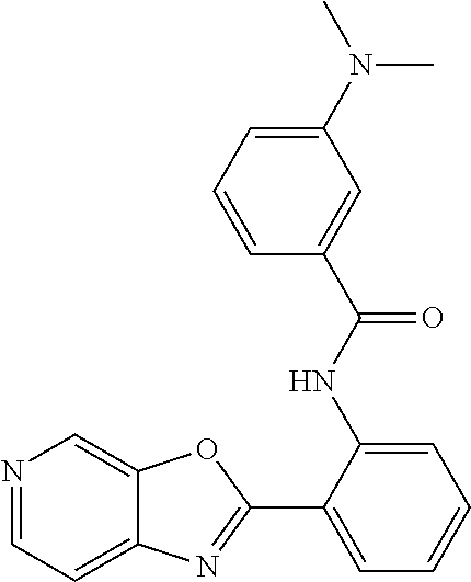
N1=CC=C2C(=C1)OC(C1=CC=CC=C1NC(C1=CC(N(C)C)=CC=C1)=O)=N2
